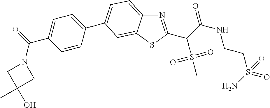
N1=C(C(C(NCCS(=O)(=O)N)=O)S(C)(=O)=O)SC2=CC(C3=CC=C(C(N4CC(C)(O)C4)=O)C=C3)=CC=C12
